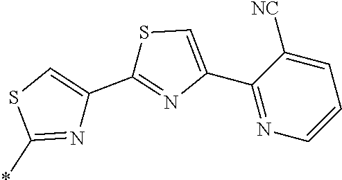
C1=C(C2=NC=CC=C2[NC])N=C(C2=CSC(*)=N2)S1
